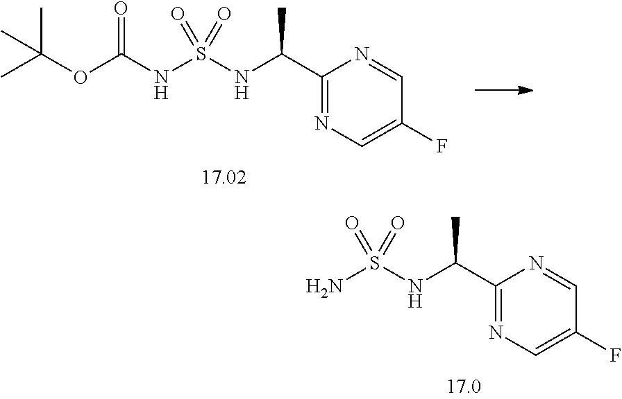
NS(NC(C1=NC=C(F)C=N1)C)(=O)=O.O(C(NS(NC(C1=NC=C(F)C=N1)C)(=O)=O)=O)C(C)(C)C
